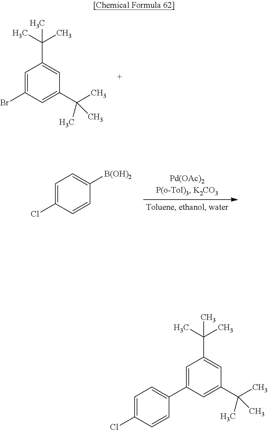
C1=C(Br)C=C(C(C)(C)C)C=C1C(C)(C)C.C1=C(Cl)C=CC([B(OH)2])=C1.C1=C(C2=CC=C(Cl)C=C2)C=C(C(C)(C)C)C=C1C(C)(C)C
